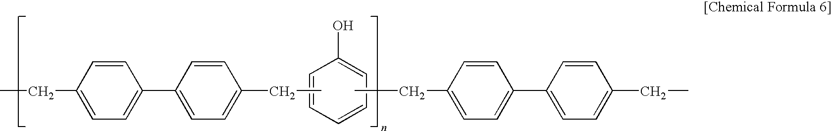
C1=CC=C(O)C=C1.CCC1=CC=C(C2=CC=C(CC)C=C2)C=C1.CCC1=CC=C(C2=CC=C(CC)C=C2)C=C1
